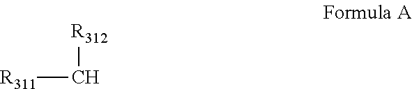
[R312]C[R311]
